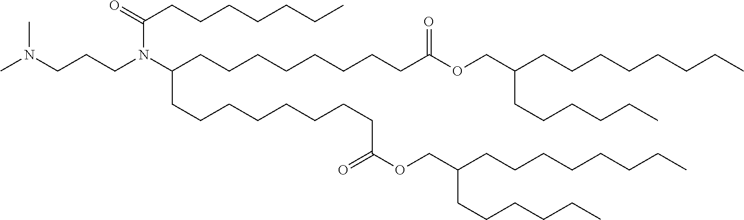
CN(CCCN(C(CCCCCCCCC(OCC(CCCCCCCC)CCCCCC)=O)CCCCCCCCC(=O)OCC(CCCCCCCC)CCCCCC)C(=O)CCCCCCC)C
